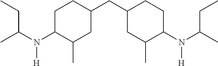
C(CC)(C)N(C1C(C)CC(CC2CC(C)C(N(C(C)CC)[H])CC2)CC1)[H]
